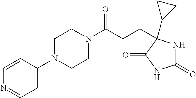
C1=CC(N2CCN(C(CCC3(C4CC4)NC(=O)NC3=O)=O)CC2)=CC=N1
